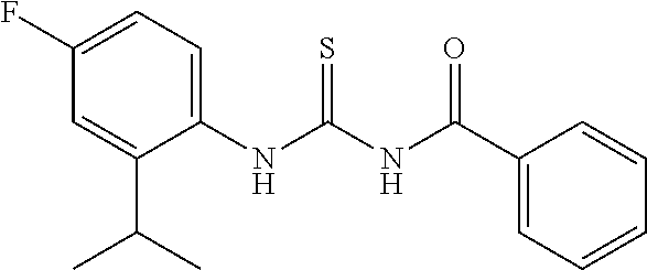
C1(F)=CC=C(NC(=S)NC(=O)C2=CC=CC=C2)C(C(C)C)=C1
